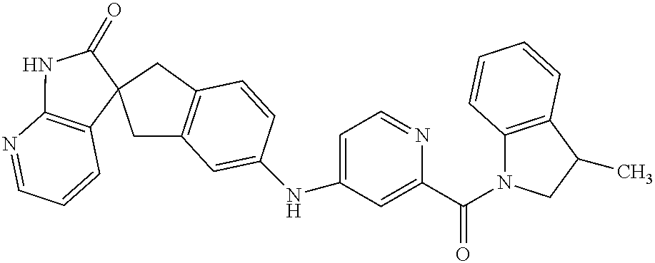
C1=C(NC2=CC=NC(C(=O)N3C4=C(C(C)C3)C=CC=C4)=C2)C=CC2=C1CC1(C2)C2=C(NC1=O)N=CC=C2
